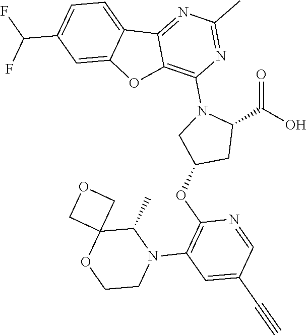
C1=C(C(F)F)C=C2C(=C1)C1=NC(C)=NC(N3C(C(=O)O)CC(OC4=C(N5C(C)C6(OCC5)COC6)C=C(C#C)C=N4)C3)=C1O2
